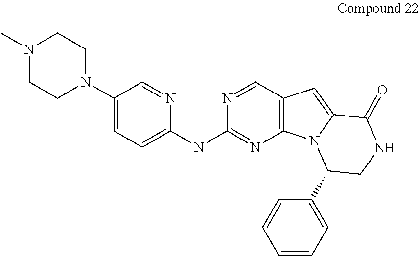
C1(N2CCN(C)CC2)=CC=C(NC2=NC3=C(C=N2)C=C2N3C(C3=CC=CC=C3)CNC2=O)N=C1
